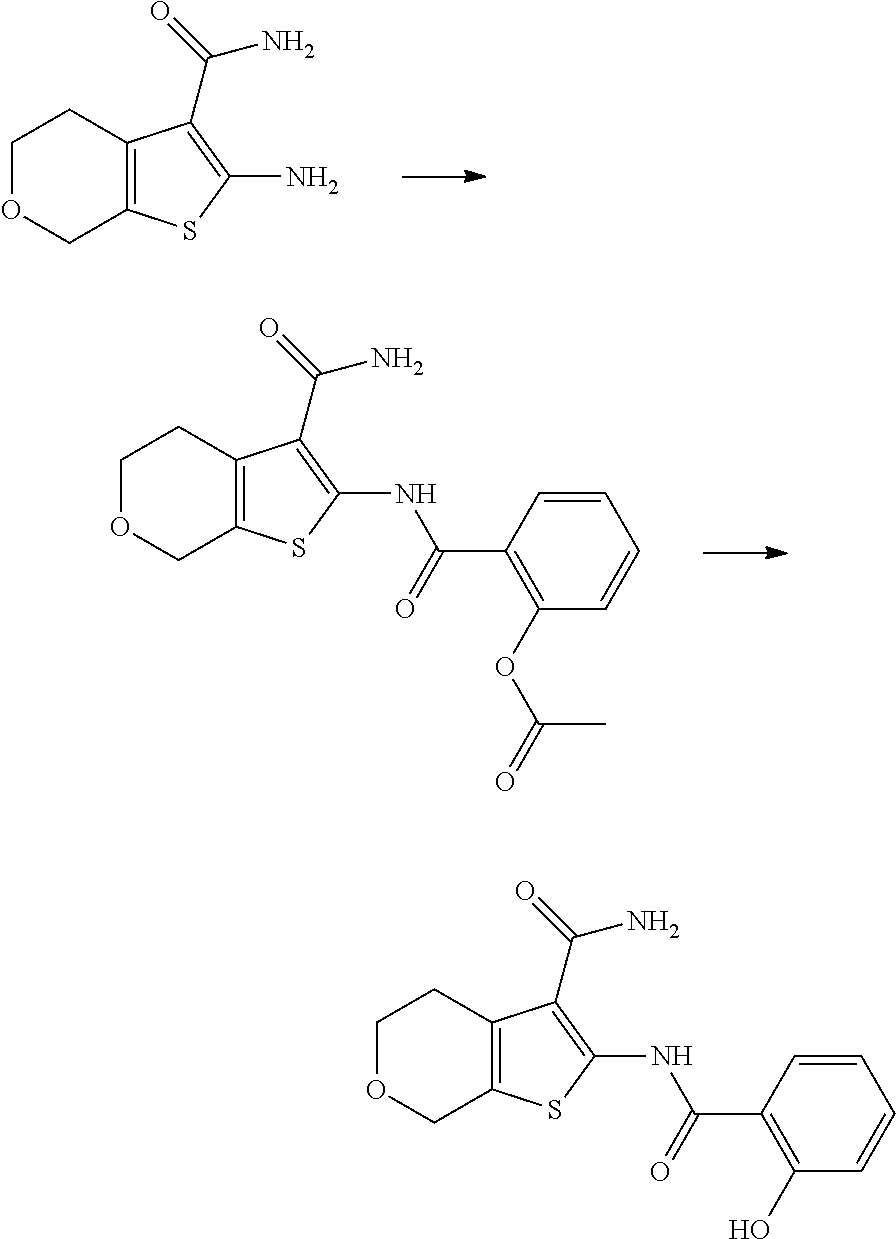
C1OCC2=C(C1)C(C(=O)N)=C(N)S2.C1OCC2=C(C1)C(C(=O)N)=C(NC(C1=C(OC(=O)C)C=CC=C1)=O)S2.C1OCC2=C(C1)C(C(=O)N)=C(NC(C1=C(O)C=CC=C1)=O)S2
